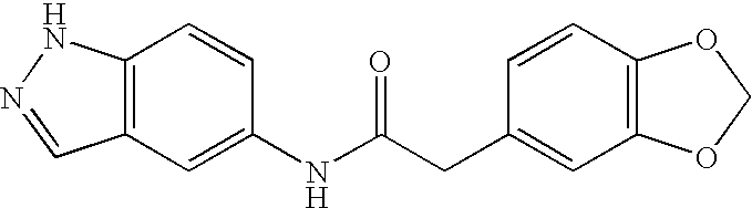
C12=C(C=C(NC(CC3=CC4=C(C=C3)OCO4)=O)C=C1)C=NN2
